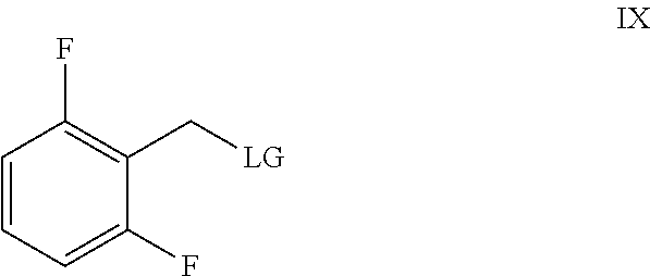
C1=CC=C(F)C(C[LG])=C1F
